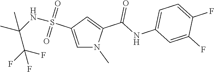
C1=C(S(NC(C)(C(F)(F)F)C)(=O)=O)C=C(C(NC2=CC=C(F)C(F)=C2)=O)N1C
